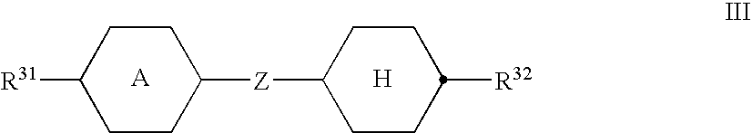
C1CC([Z]C2CCC([R32])CC2)CCC1[R31].[H]
